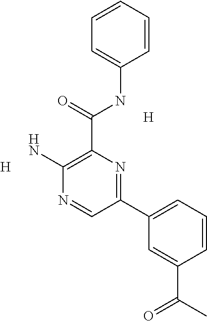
C1=CC=CC(NC(C2=C(N)N=CC(C3=CC=CC(C(=O)C)=C3)=N2)=O)=C1.[H].[H]
